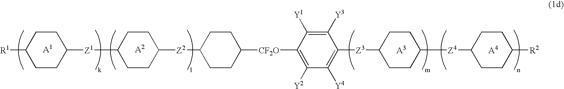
[A1].[A2].[A4].[A3].[R1]C1CCC([Z1]C2CCC([Z2]C3CCC([CF2O]C4=C([Y2])C([Y4])=C([Z3]C5CCC([Z4]C6CCC([R2])CC6)CC5)C([Y3])=C4[Y1])CC3)CC2)CC1
